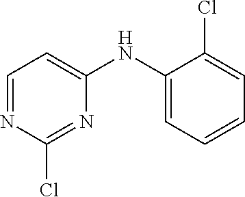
C1=NC(Cl)=NC(NC2=CC=CC=C2Cl)=C1
